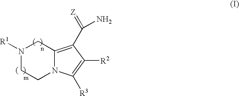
N1([R1])CCN2C(=C(C(N)=[Z])C([R2])=C2[R3])C1
